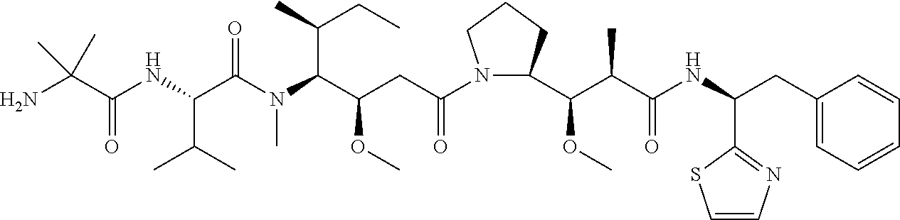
NC(C(NC(C(N(C(C(CC(N1C(C(C(C(NC(CC2=CC=CC=C2)C2=NC=CS2)=O)C)OC)CCC1)=O)OC)C(C)CC)C)=O)C(C)C)=O)(C)C
